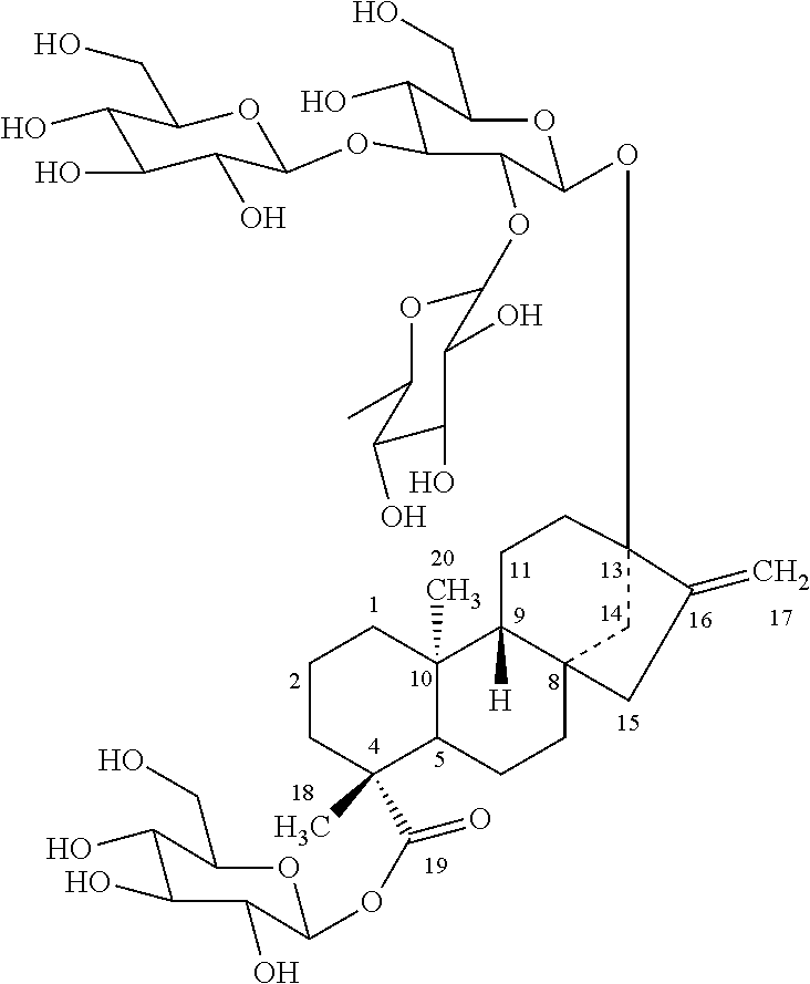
C1CC(C)(C(OC2C(O)C(O)C(O)C(CO)O2)=O)C2C(C)(C1)C1([H])C3(CC2)CC(OC2C(OC4OC(C)C(O)C(O)C4O)C(OC4C(O)C(O)C(O)C(CO)O4)C(O)C(CO)O2)(CC1)C(=C)C3
